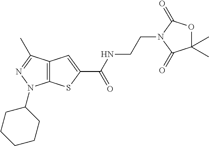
C12=C(C(C)=NN1C1CCCCC1)C=C(C(NCCN1C(=O)OC(C)(C)C1=O)=O)S2
